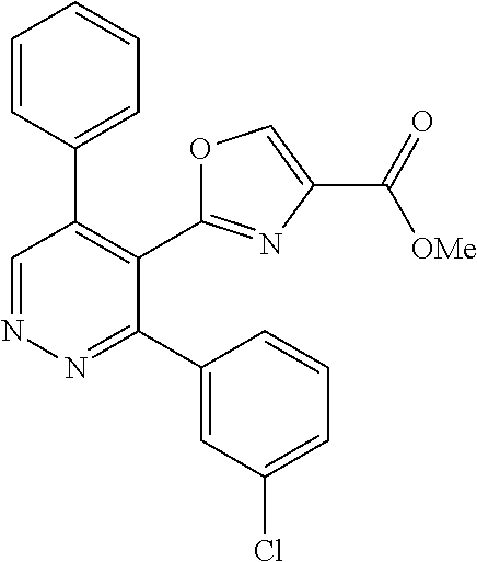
N1=CC(C2=CC=CC=C2)=C(C2=NC(C([OMe])=O)=CO2)C(C2=CC(Cl)=CC=C2)=N1
